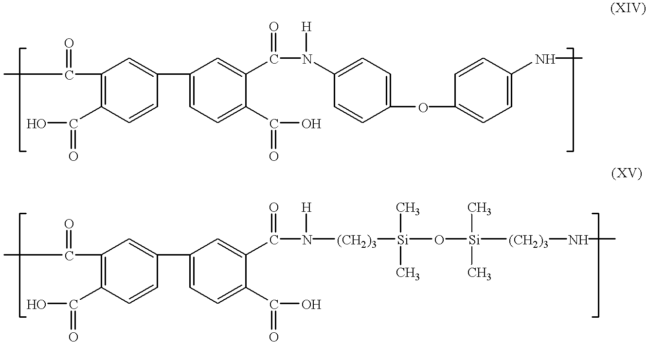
C1(C(=O)C)=C(C(=O)O)C=CC(C2=CC=C(C(=O)O)C(C(=O)N([H])C3=CC=C(OC4=CC=C(NC)C=C4)C=C3)=C2)=C1.C1(C(=O)C)=C(C(=O)O)C=CC(C2=CC=C(C(=O)O)C(C(=O)N([H])[(CH2)3][Si](O[Si]([(CH2)3]NC)(C)C)(C)C)=C2)=C1
